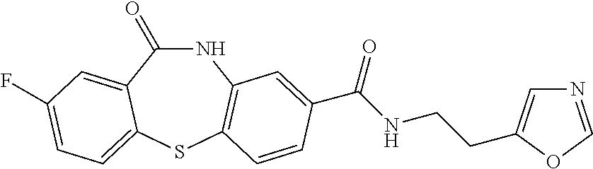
N1C(=O)C2=CC(F)=CC=C2SC2=C1C=C(C(NCCC1=CN=CO1)=O)C=C2
